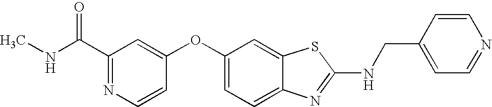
N1=C(C(=O)NC)C=C(OC2=CC=C3C(=C2)SC(NCC2=CC=NC=C2)=N3)C=C1
